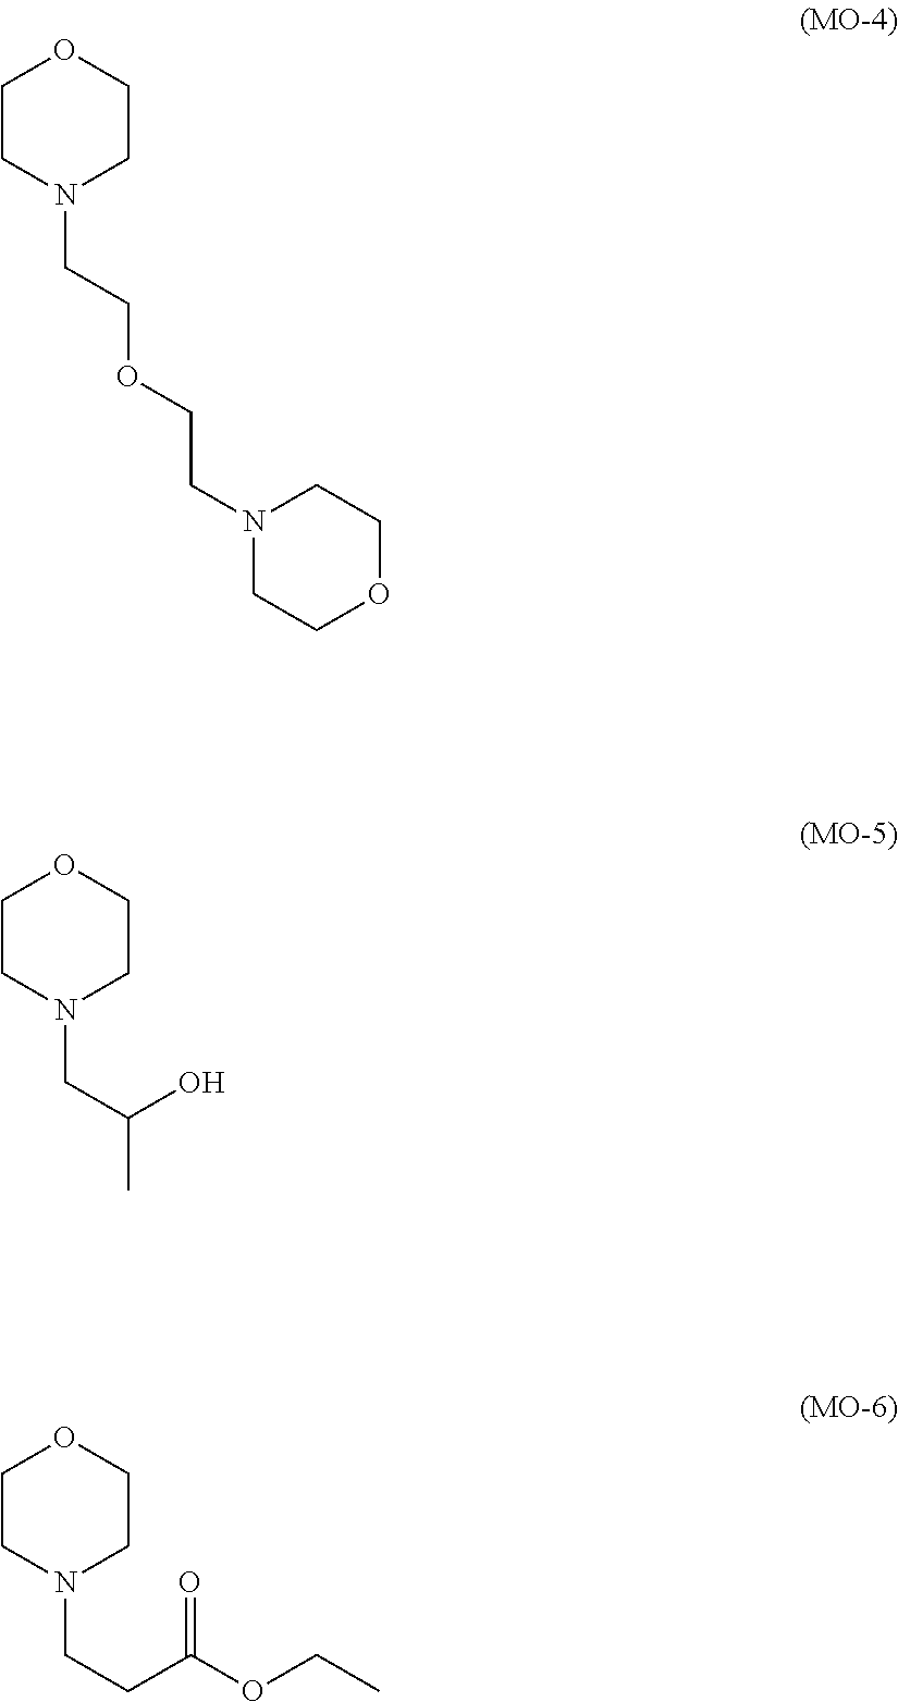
C1CN(CCOCCN2CCOCC2)CCO1.C1CN(CC(O)C)CCO1.C1CN(CCC(OCC)=O)CCO1
